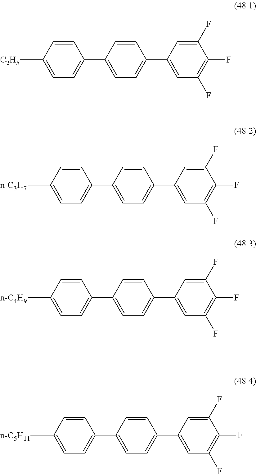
C1=CC(C2=CC=C(C3=CC(F)=C(F)C(F)=C3)C=C2)=CC=C1[C2H5].C1=CC(C2=CC=C(C3=CC(F)=C(F)C(F)=C3)C=C2)=CC=C1[n-C3H7].C1=CC(C2=CC=C(C3=CC(F)=C(F)C(F)=C3)C=C2)=CC=C1[n-C4H9].C1=CC(C2=CC=C(C3=CC(F)=C(F)C(F)=C3)C=C2)=CC=C1[n-C5H11]
